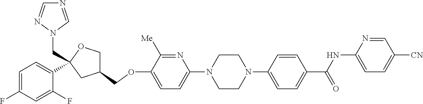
N1=C([Me])C(OCC2COC(CN3C=NC=N3)(C3=CC=C(F)C=C3F)C2)=CC=C1N1CCN(C2=CC=C(C(NC3=CC=C([CN])C=N3)=O)C=C2)CC1
